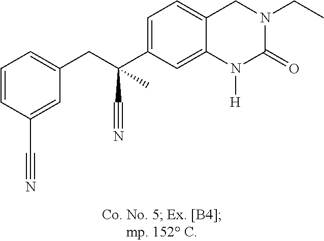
C1=CC(C#N)=CC(CC(C2=CC=C3C(=C2)N([H])C(=O)N(CC)C3)(C)C#N)=C1
